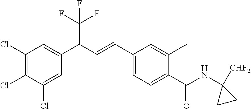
C1(Cl)=CC(C(C=CC2=CC=C(C(NC3([CHF2])CC3)=O)C(C)=C2)C(F)(F)F)=CC(Cl)=C1Cl
